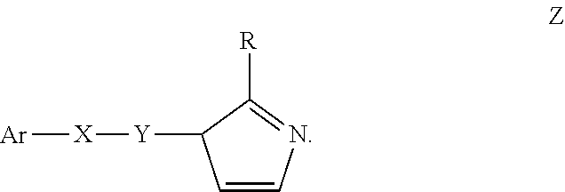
C1=CN=C([R])C1[Y][X][Ar]
